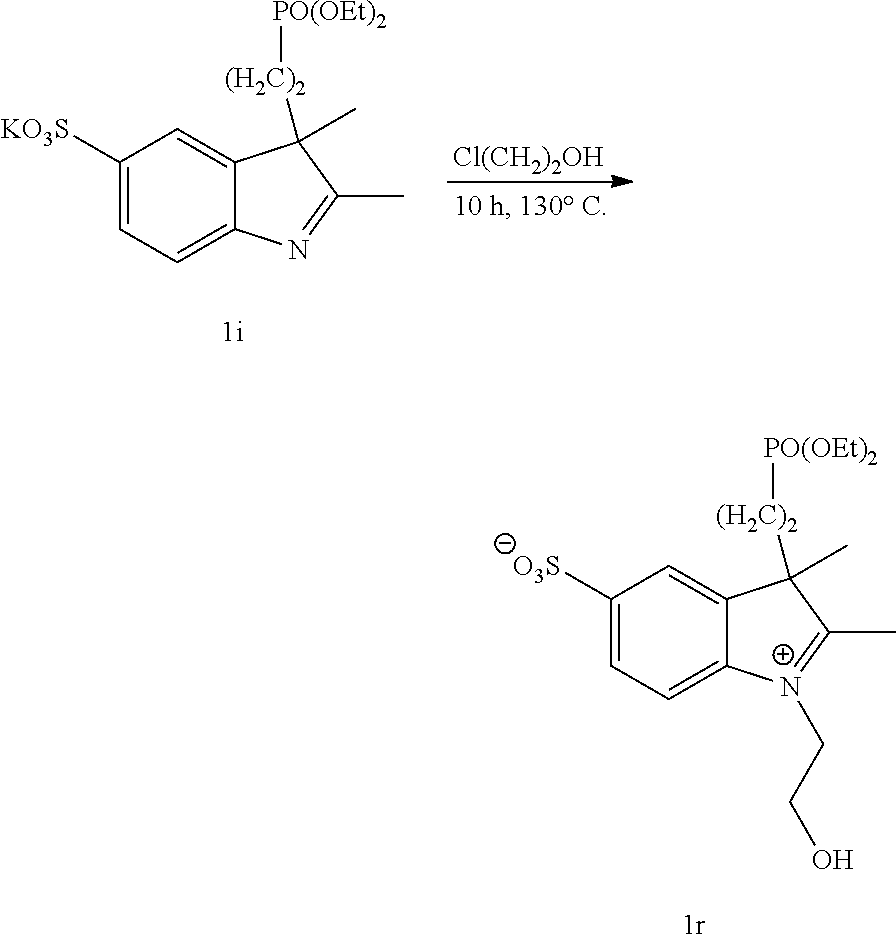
C1([KO3S])=CC=C2C(=C1)C(C)([(H2C)2][PO(OEt)2])C(C)=N2.[Cl(CH2)2OH].C1([O3S])=CC=C2C(=C1)C(C)([(H2C)2][PO(OEt)2])C(C)=[N+]2CCO
